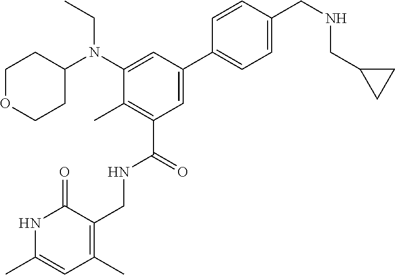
C1=CC(CNCC2CC2)=CC=C1C1=CC(C(=O)NCC2=C(C)C=C(C)NC2=O)=C(C)C(N(C2CCOCC2)CC)=C1
